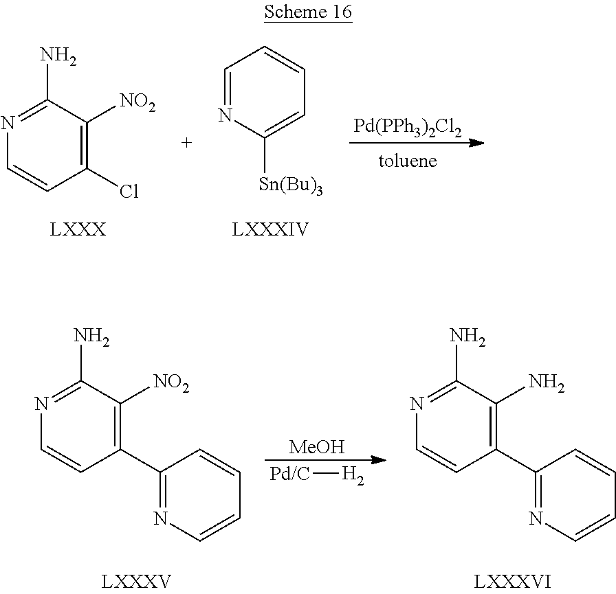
C1(N)=NC=CC(Cl)=C1[NO2].C1=NC([Sn(Bu)3])=CC=C1.[Pd(PPh3)2Cl2].[Pd/C][H2].[MeOH].C1(N)=NC=CC(C2=NC=CC=C2)=C1[NO2].C1(N)=NC=CC(C2=NC=CC=C2)=C1N
